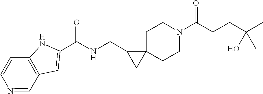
O=C(CCC(C)(O)C)N1CCC2(CC1)C(CNC(=O)C1=CC3=C(C=CN=C3)N1)C2
